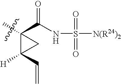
C1(C(NS([N(R24)2])(=O)=O)=O)(C)C(C=C)([H])C1
